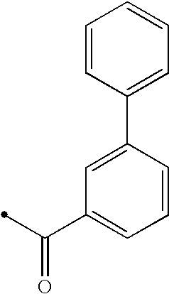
C1(C2=CC(C(C)=O)=CC=C2)=CC=CC=C1
